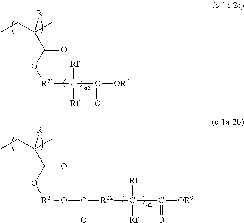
C(C([R])(CC)C)(O[R21]C(C([OR9])=O)([Rf])[Rf])=O.C(C([R])(CC)C)(O[R21]OC([R22]C(C([OR9])=O)([Rf])[Rf])=O)=O
